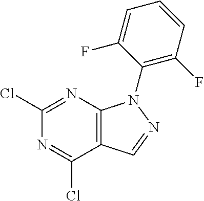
C1(N2C3=C(C(Cl)=NC(Cl)=N3)C=N2)=C(F)C=CC=C1F
